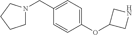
C1N(CC2=CC=C(OC3CNC3)C=C2)CCC1
